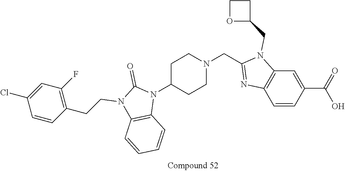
C1C(N2C(=O)N(CCC3=C(F)C=C(Cl)C=C3)C3=C2C=CC=C3)CCN(CC2=NC3=C(N2CC2CCO2)C=C(C(O)=O)C=C3)C1
